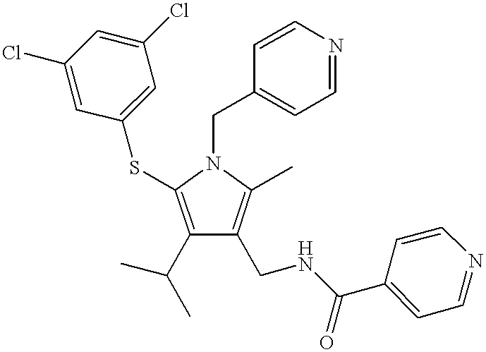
C1(C(C)C)=C(SC2=CC(Cl)=CC(Cl)=C2)N(CC2=CC=NC=C2)C(C)=C1CNC(C1=CC=NC=C1)=O
